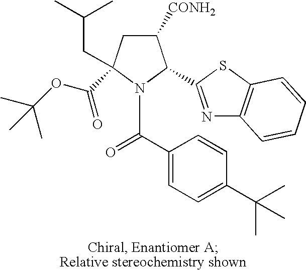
C1([CONH2])CC(CC(C)C)(C(OC(C)(C)C)=O)N(C(C2=CC=C(C(C)(C)C)C=C2)=O)C1C1=NC2=C(S1)C=CC=C2
